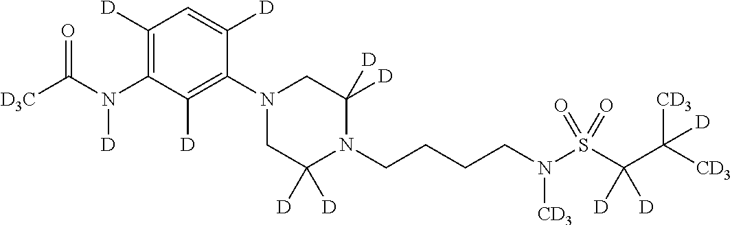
C1([D])=C(N(C([D3C])=O)[D])C([D])=C(N2CC([D])([D])N(CCCCN(S(C(C([CD3])([CD3])[D])([D])[D])(=O)=O)[CD3])C([D])([D])C2)C([D])=C1
